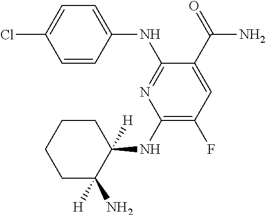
C1=CC(NC2=NC(NC3([H])CCCCC3(N)[H])=C(F)C=C2C(=O)N)=CC=C1Cl
